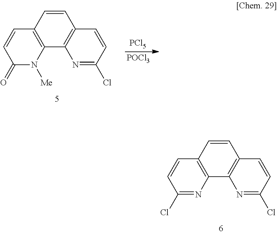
C1=CC2=C(C3=C1C=CC(Cl)=N3)N=C(Cl)C=C2.[PCl5].[POCl3].C1=CC2=C(C3=C1C=CC(Cl)=N3)N([Me])C(=O)C=C2
